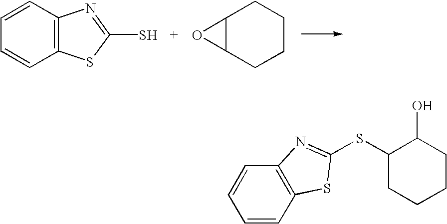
C12=C(C=CC=C1)N=C(S)S2.C1CCC2C(C1)O2.C1=CC2=C(C=C1)N=C(SC1CCCCC1O)S2
